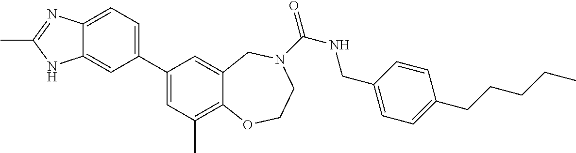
C12=CC=C(C3=CC(C)=C4C(=C3)CN(C(=O)NCC3=CC=C(CCCCC)C=C3)CCO4)C=C1NC(C)=N2
